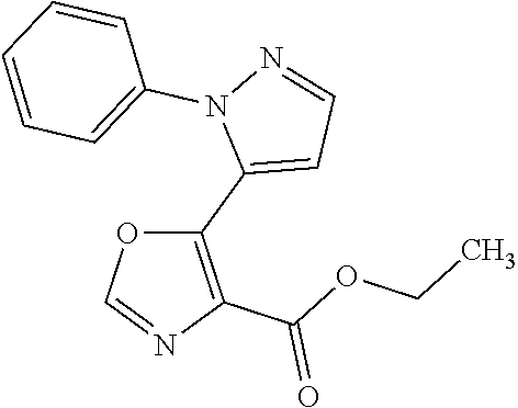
O1C(C2=CC=NN2C2=CC=CC=C2)=C(C(OCC)=O)N=C1
